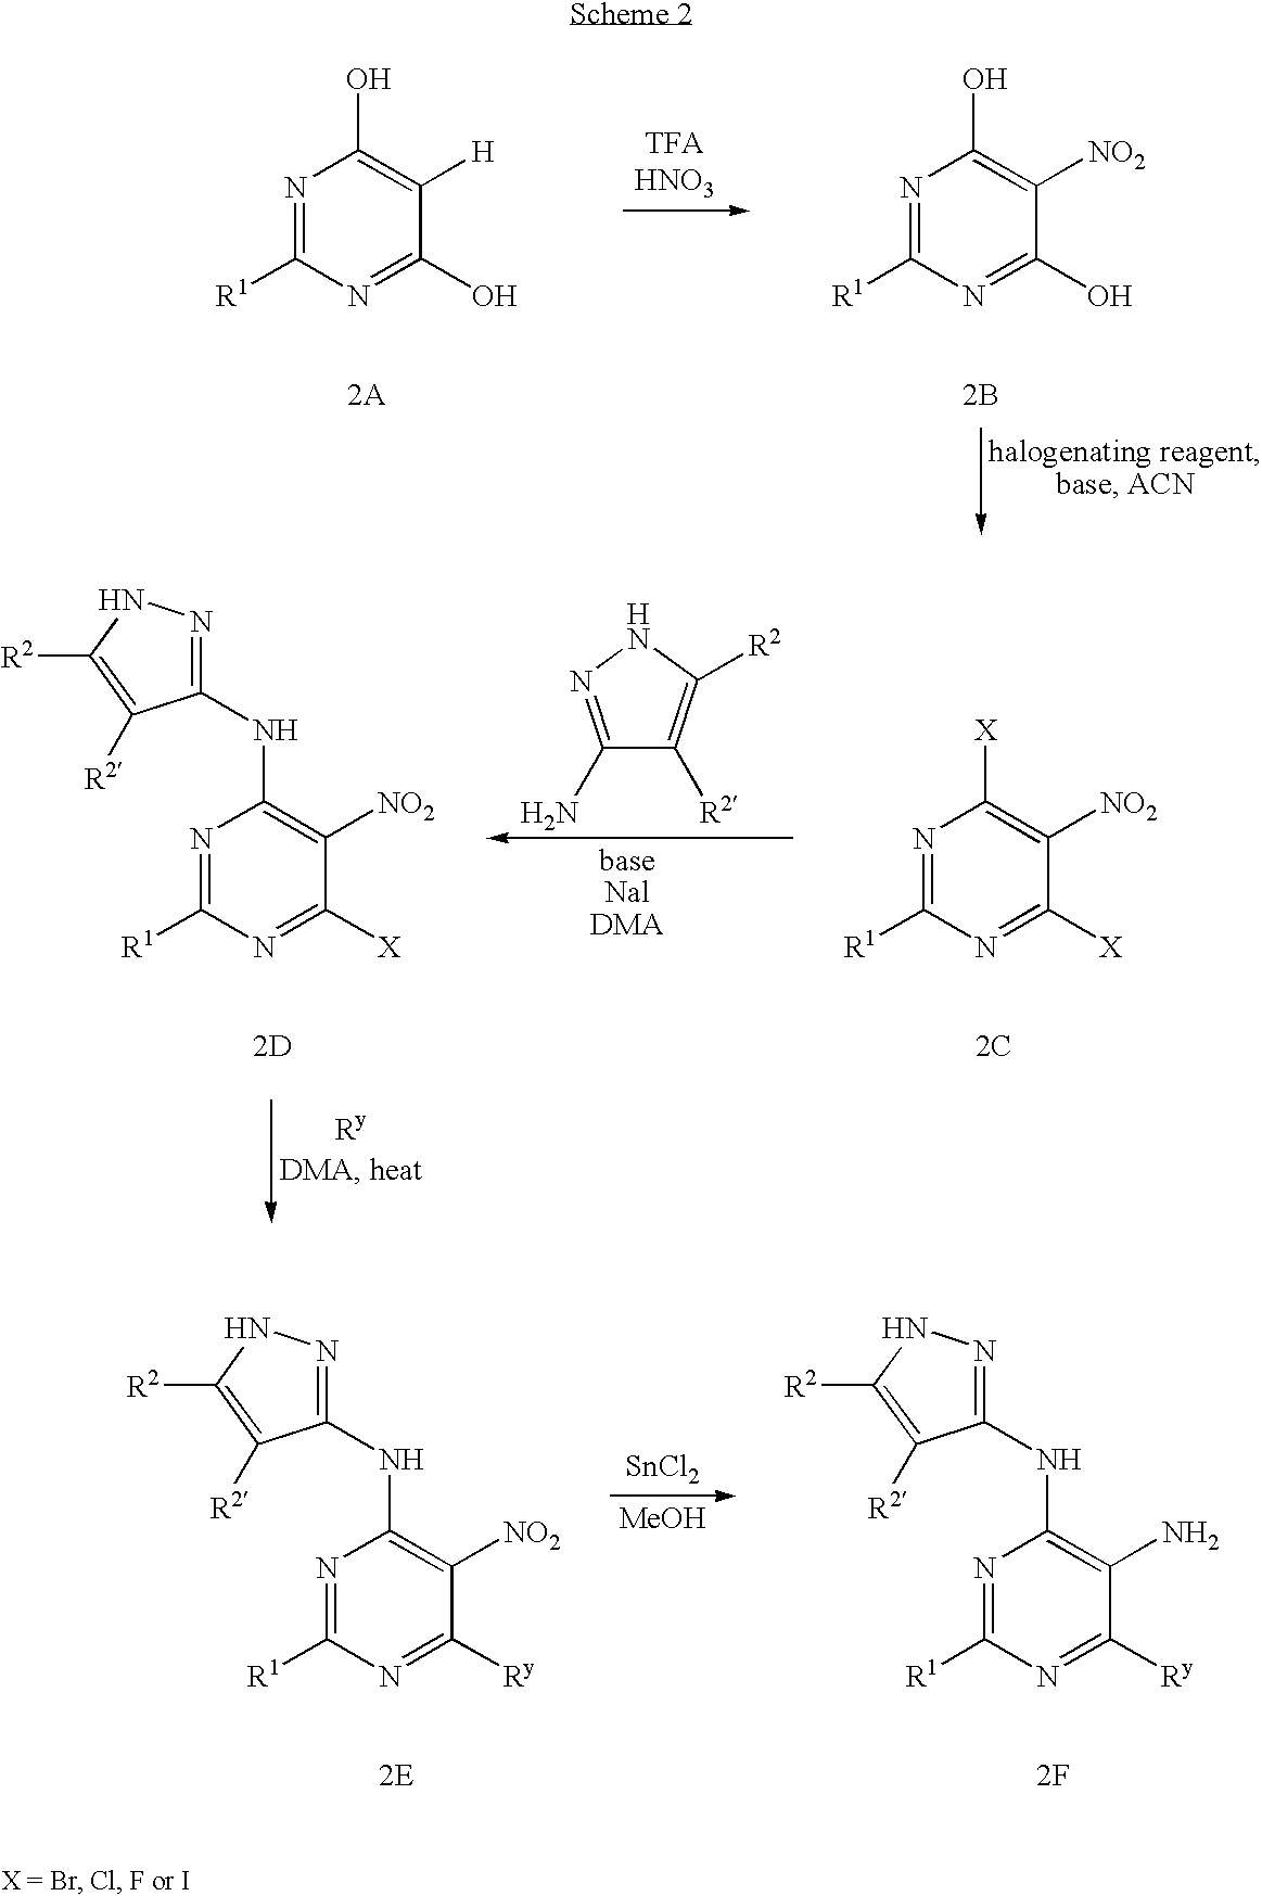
N1=C([R1])N=C(O)C([H])=C1O.N1=C([R1])N=C(O)C([NO2])=C1O.[2B].C1(N)=NNC([R2])=C1[R2].N1=C([R1])N=C([X])C([NO2])=C1NC1=NNC([R2])=C1[R2].[2D].N1=C([R1])N=C([X])C([NO2])=C1[X].[2C].N1=C([R1])N=C([Ry])C([NO2])=C1NC1=NNC([R2])=C1[R2].[2E].[SnCl2].[MeOH].N1=C([R1])N=C([Ry])C(N)=C1NC1=NNC([R2])=C1[R2].[2F]
